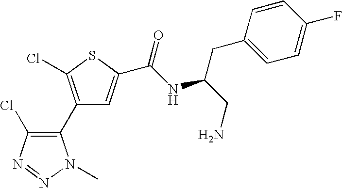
C1(C2=C(Cl)SC(C(=O)NC(CN)CC3=CC=C(F)C=C3)=C2)=C(Cl)N=NN1C
